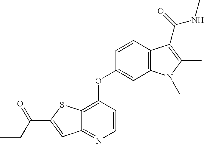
C12=C(OC3=CC4=C(C=C3)C(C(NC)=O)=C(C)N4C)C=CN=C1C=C(C(=O)CC)S2
